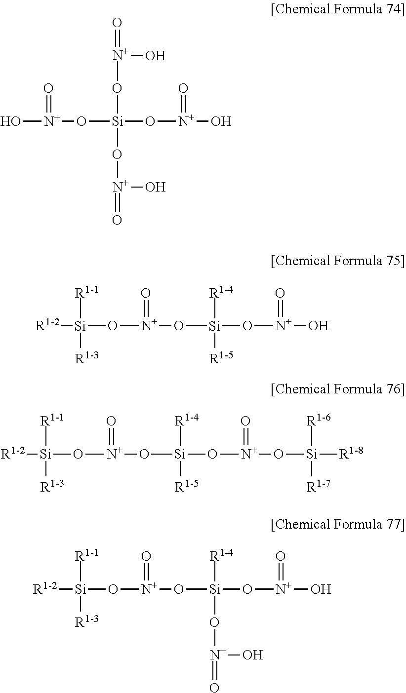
O([Si](O[N+](=O)O)(O[N+](O)=O)O[N+](O)=O)[N+](O)=O.O([Si]([R1-4])([R1-5])O[N+](O)=O)[N+](O[Si]([R1-2])([R1-1])[R1-3])=O.O([Si]([R1-4])([R1-5])O[N+](O[Si]([R1-6])([R1-7])[R1-8])=O)[N+](O[Si]([R1-2])([R1-1])[R1-3])=O.O([Si]([R1-4])(O[N+](=O)O)O[N+](O)=O)[N+](O[Si]([R1-2])([R1-1])[R1-3])=O
